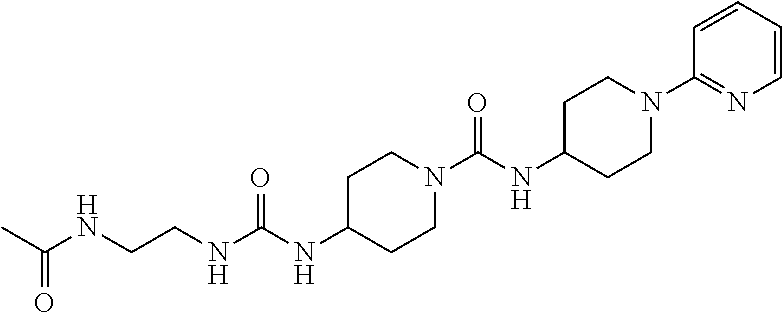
C1=CC(N2CCC(NC(=O)N3CCC(NC(NCCNC(C)=O)=O)CC3)CC2)=NC=C1
